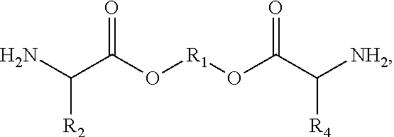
NC(C(O[R1]OC(C([NH2])[R4])=O)=O)[R2]
